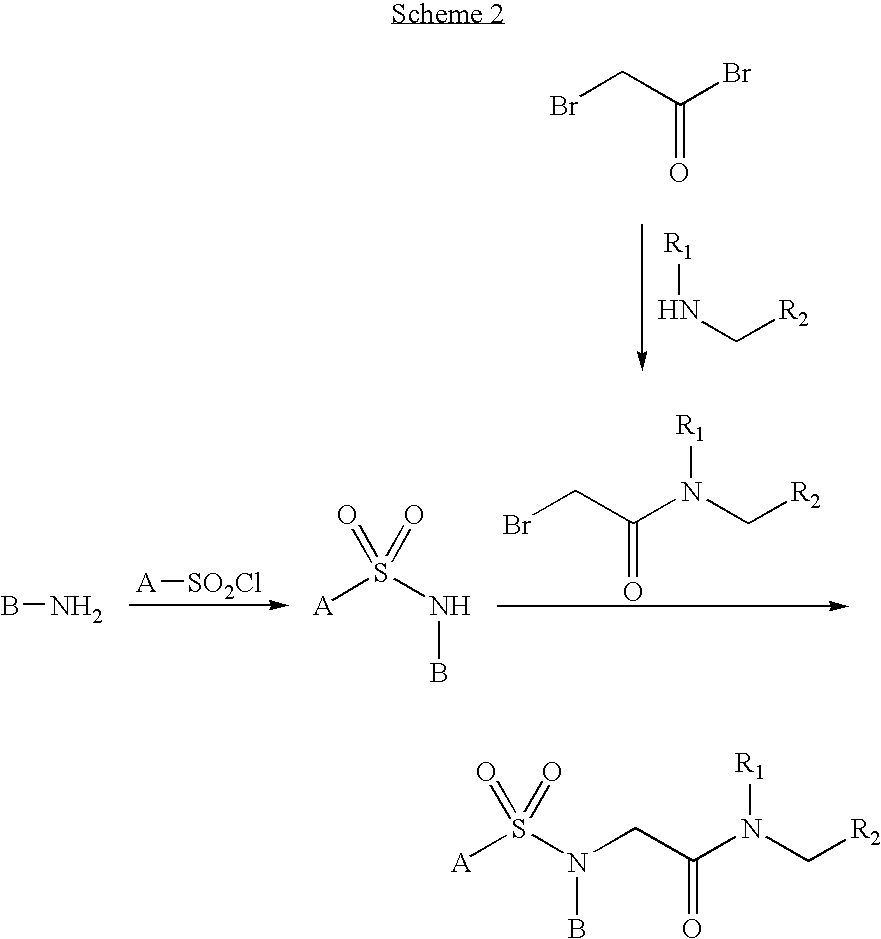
BN.[A][SO2Cl].[R1]NC[R2].[A]S(NB)(=O)=O.BrCC(Br)=O.BrCC(N(C[R2])[R1])=O.[A]S(=O)(=O)N(B)CC(N(C[R2])[R1])=O
